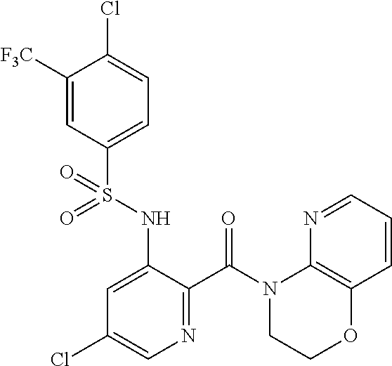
C1([F3C])=CC(S(NC2=CC(Cl)=CN=C2C(N2C3=C(C=CC=N3)OCC2)=O)(=O)=O)=CC=C1Cl
